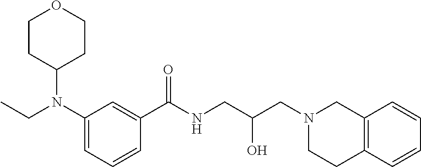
C1(N(CC)C2CCOCC2)=CC=CC(C(NCC(CN2CC3=C(CC2)C=CC=C3)O)=O)=C1
